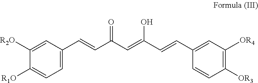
[R1O]C1=CC=C(C=CC(=O)C=C(C=CC2=CC([OR4])=C([OR3])C=C2)O)C=C1[R2O]
